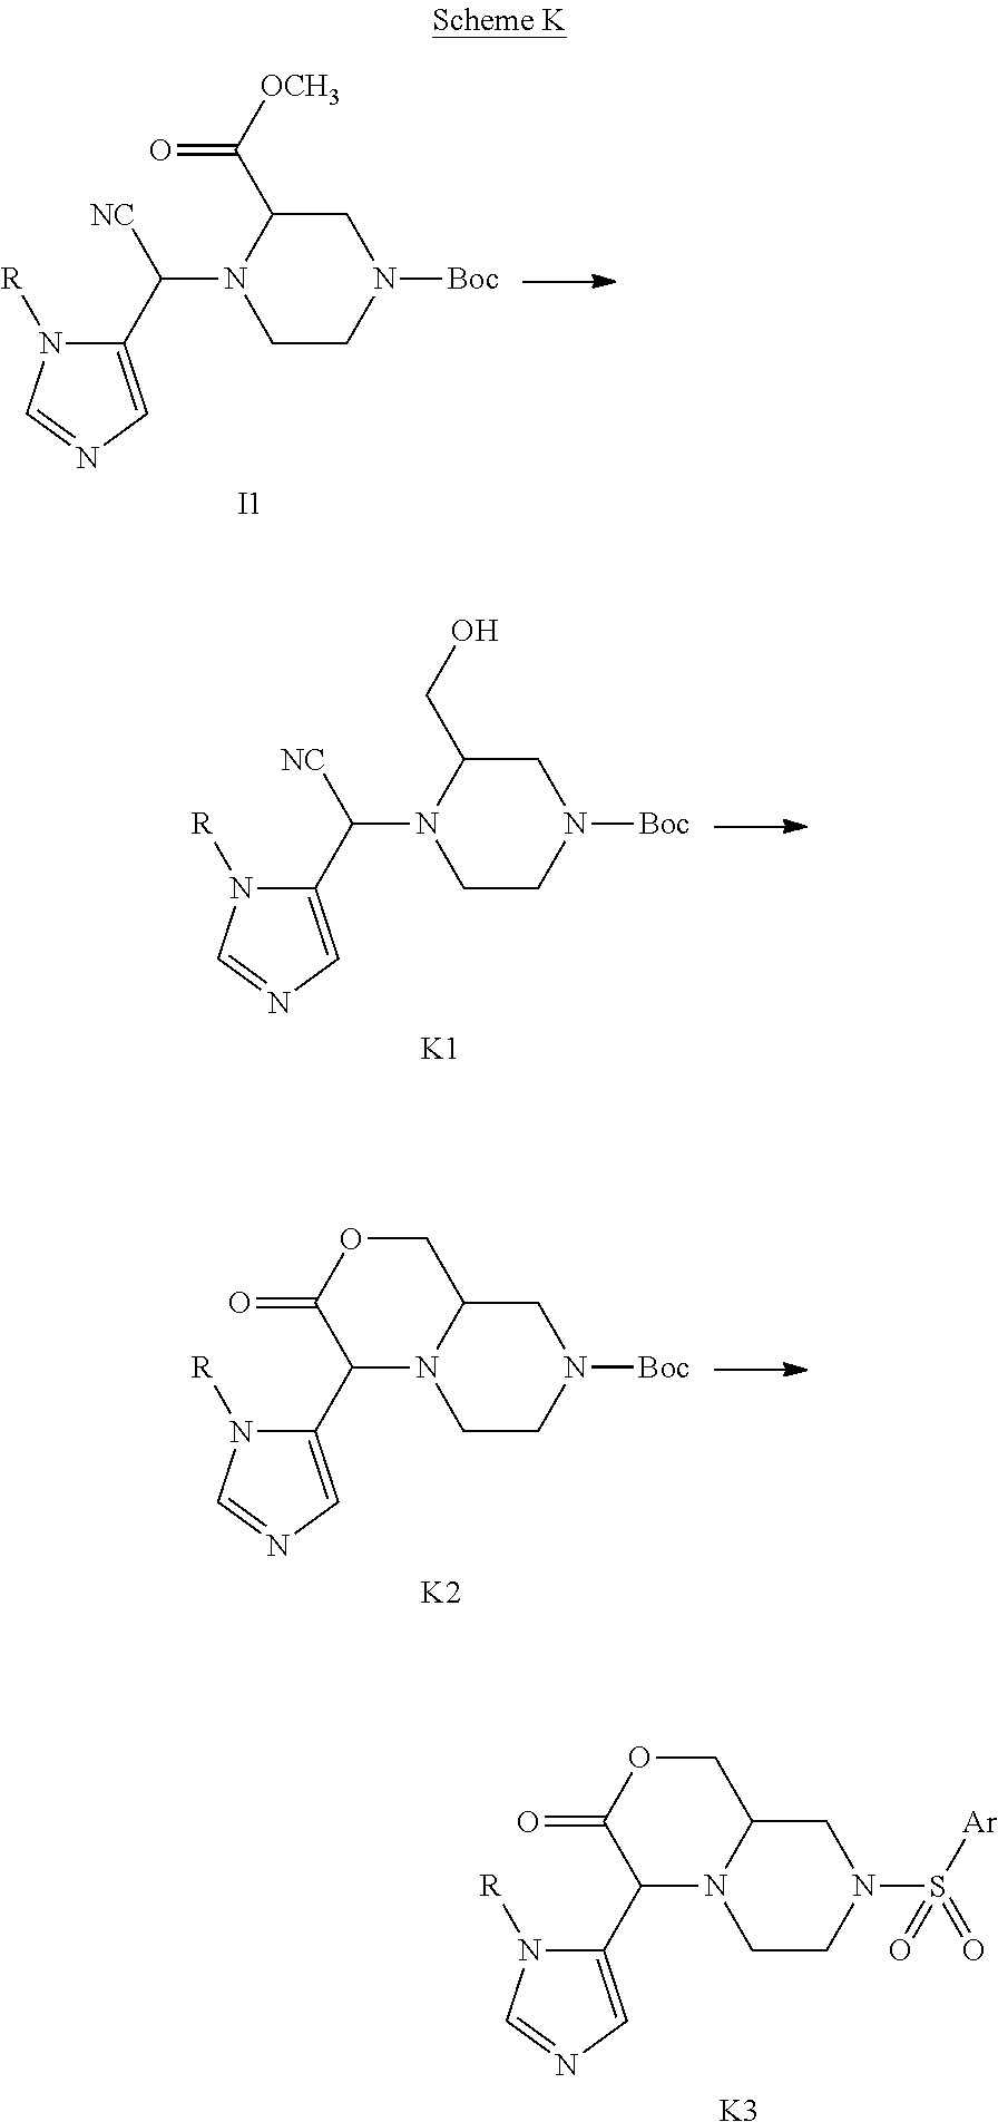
C1(C([NC])N2CCN([Boc])CC2C([OCH3])=O)=CN=CN1[R].[I1].C1(C([NC])N2CCN([Boc])CC2CO)=CN=CN1[R].[K1].C1(C2C(=O)OCC3N2CCN(S([Ar])(=O)=O)C3)=CN=CN1[R].[K3].C1(C2C(=O)OCC3N2CCN([Boc])C3)=CN=CN1[R].[K2]
